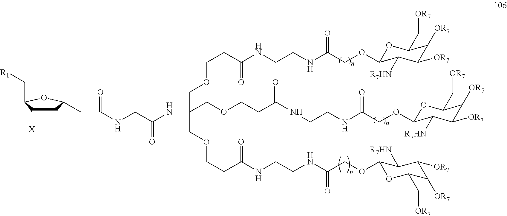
O1C(OCC(NCCNC(CCOCC(COCCC(NCCNC(COC2OC(C[OR7])C([OR7])C([OR7])C2[R7HN])=O)=O)(COCCC(=O)NCCNC(COC2OC(C[OR7])C([OR7])C([OR7])C2[R7HN])=O)NC(CNC(=O)CC2CC([X])C(C[R1])O2)=O)=O)=O)C([R7HN])C([OR7])C([OR7])C1C[OR7]
